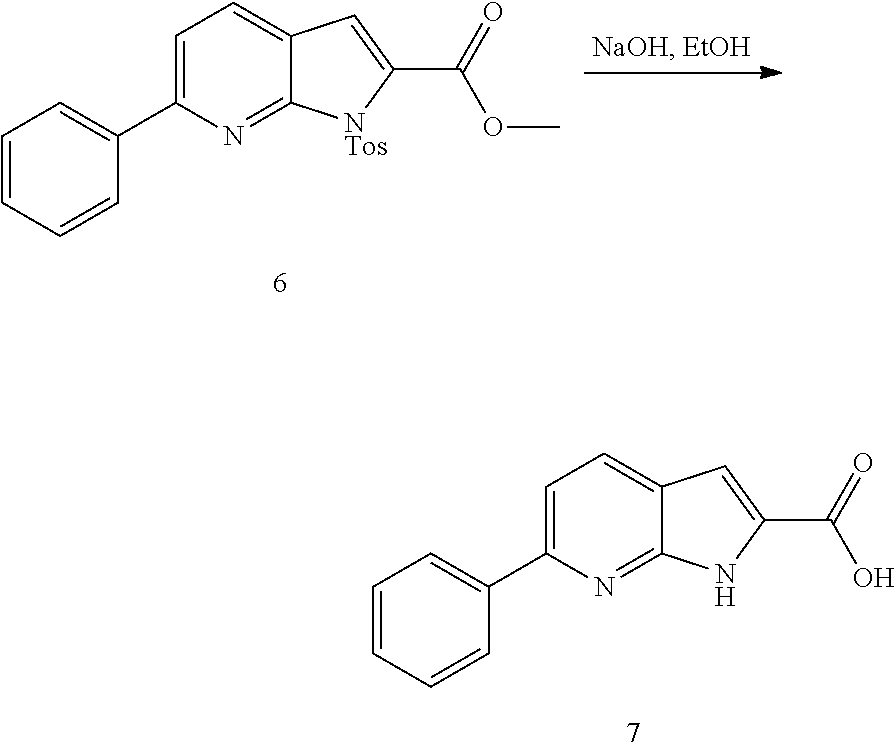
C1=C(C2=CC=CC=C2)N=C2C(=C1)C=C(C(=O)OC)[NTos]2.C1=C(C2=CC=CC=C2)N=C2C(=C1)C=C(C(=O)O)N2
